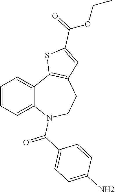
C1=CC=C2C(=C1)C1=C(CCN2C(C2=CC=C(N)C=C2)=O)C=C(C(=O)OCC)S1
